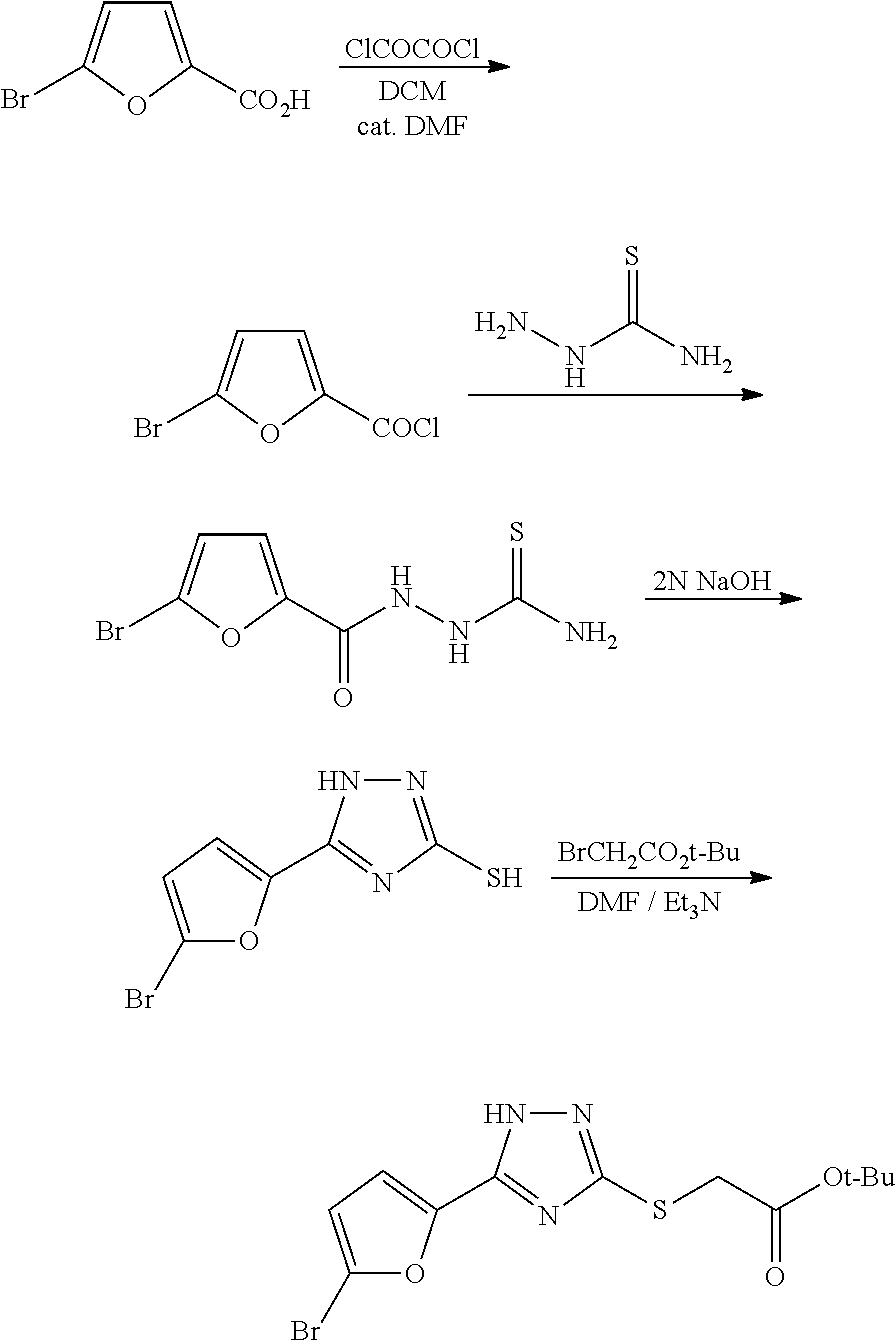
[ClCOCOCl].C1=C([CO2H])OC(Br)=C1.NNC(N)=S.C1=C([COCl])OC(Br)=C1.[2N NaOH].C1=C(C(NNC(N)=S)=O)OC(Br)=C1.[BrCH2CO2t-Bu].C1(Br)=CC=C(C2=NC(S)=NN2)O1.C1(Br)=CC=C(C2=NC(SCC([Ot-Bu])=O)=NN2)O1
